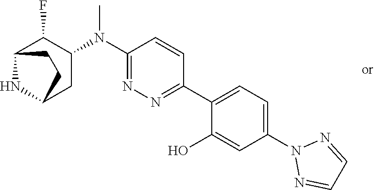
C1(N(C2=NN=C(C3=CC=C(N4N=CC=N4)C=C3O)C=C2)C)C(F)C2NC(C1)CC2
